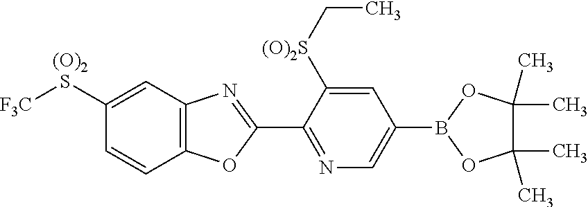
C1(C2=NC3=C(O2)C=CC(S[F3C])=C3)=NC=C(B2OC(C)(C)C(C)(C)O2)C=C1[(O)2S]CC.[(O)2]
